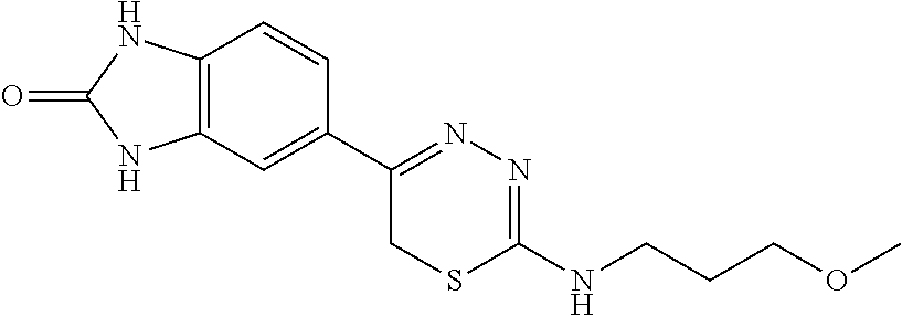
C12=C(C=C(C3=NN=C(NCCCOC)SC3)C=C1)NC(=O)N2
